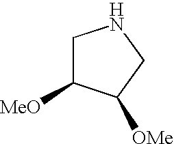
C1C([MeO])C([OMe])CN1
